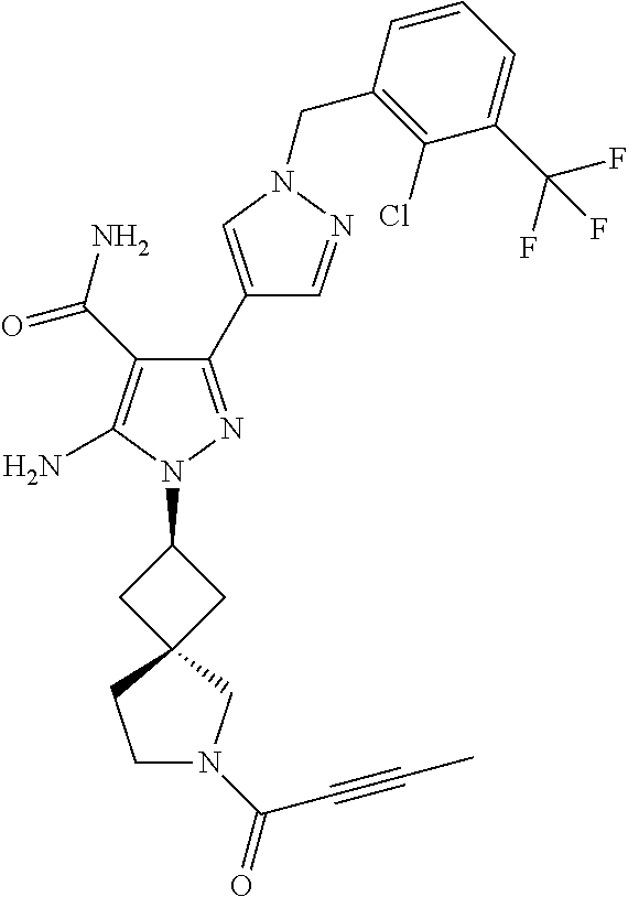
C1(C(=O)N)=C(N)N(C2CC3(C2)CCN(C(=O)C#CC)C3)N=C1C1=CN(CC2=C(Cl)C(C(F)(F)F)=CC=C2)N=C1
